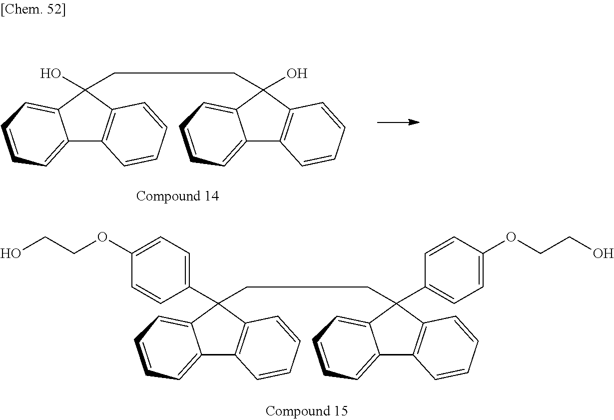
C12=CC=CC=C1C(CCC1(C3=CC=C(OCCO)C=C3)C3=C(C4=CC=CC=C41)C=CC=C3)(C1=CC=C(OCCO)C=C1)C1=C2C=CC=C1.C12=CC=CC=C1C(CCC1(O)C3=C(C4=CC=CC=C41)C=CC=C3)(O)C1=C2C=CC=C1
